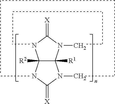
C12([R2])C([R1])(N(C)C(=[X])N1)N(C)C(=[X])N2
